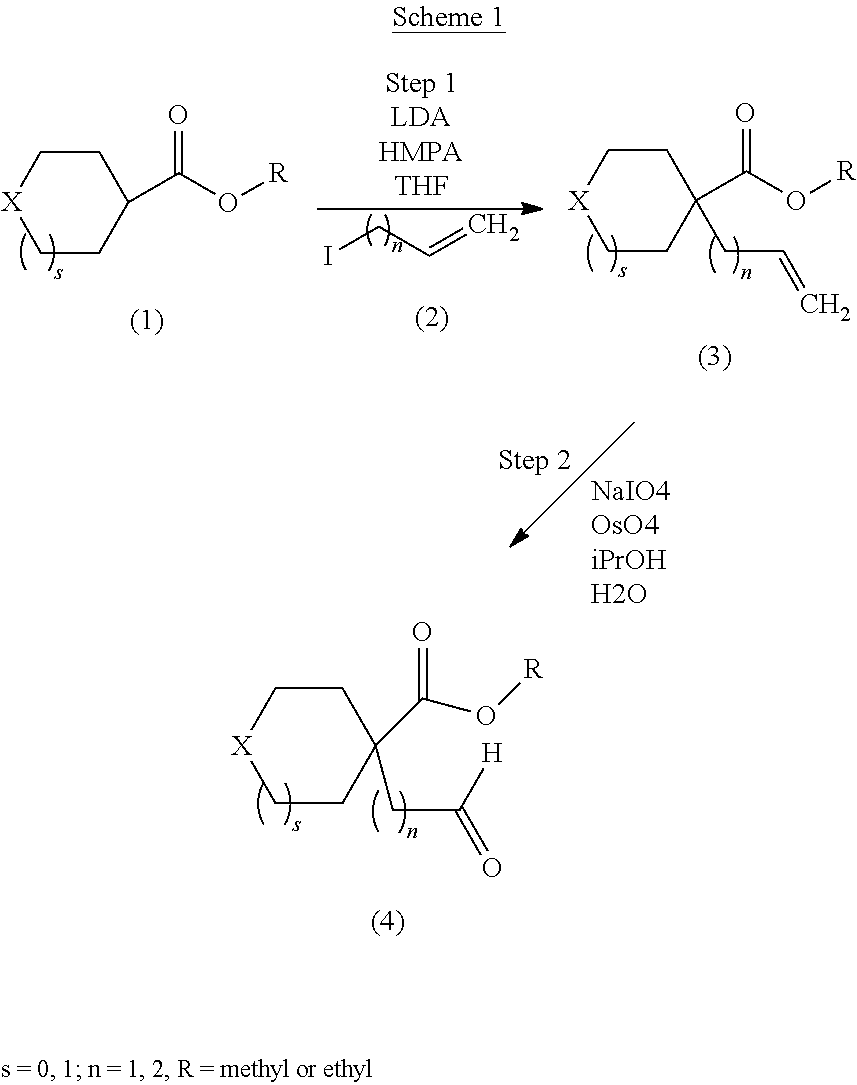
C1CC(C(O[R])=O)CC[X]1.C1CC(C(O[R])=O)(CC=C)CC[X]1.C1CC(C(O[R])=O)(CC([H])=O)CC[X]1.ICC=C
